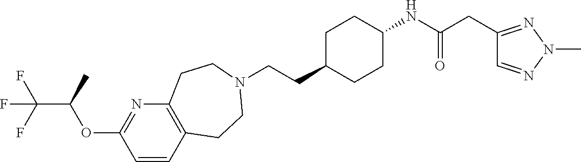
C1=CC2=C(N=C1OC(C(F)(F)F)C)CCN(CCC1CCC(NC(CC3=NN(C)N=C3)=O)CC1)CC2
